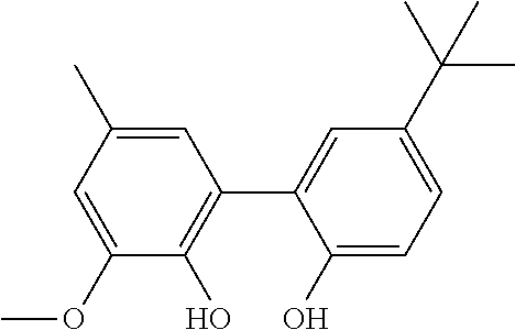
C1=C(C)C=C(OC)C(O)=C1C1=CC(C(C)(C)C)=CC=C1O
